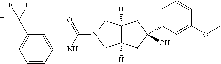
C1=CC(NC(=O)N2CC3([H])C([H])(C2)CC(C2=CC=CC(OC)=C2)(O)C3)=CC(C(F)(F)F)=C1
